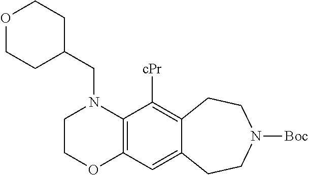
C12=C(C([cPr])=C3C(=C1)CCN([Boc])CC3)N(CC1CCOCC1)CCO2
